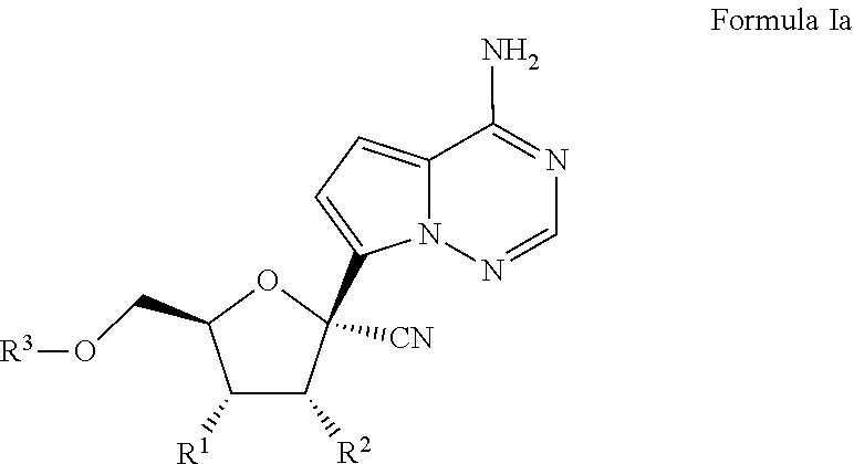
N1=C(N)C2=CC=C(C3([CN])OC(CO[R3])C([R1])C3[R2])N2N=C1
